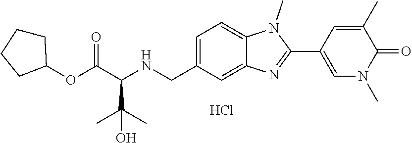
C1CCCC1OC(C(NCC1=CC=C2C(=C1)N=C(C1=CN(C)C(=O)C(C)=C1)N2C)C(C)(C)O)=O.Cl
